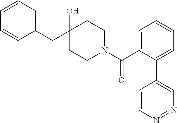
C1(CC2(O)CCN(C(C3=CC=CC=C3C3=CN=NC=C3)=O)CC2)=CC=CC=C1
